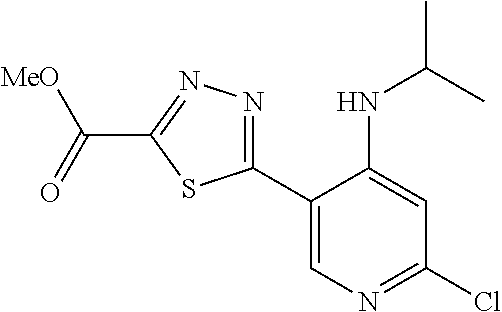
C1(C2=NN=C(C(=O)[MeO])S2)=CN=C(Cl)C=C1NC(C)C
